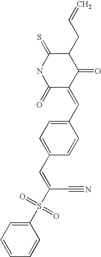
C1(S(C(=CC2=CC=C(C=C3C(=O)C(CC=C)C(=S)NC3=O)C=C2)C#N)(=O)=O)=CC=CC=C1
